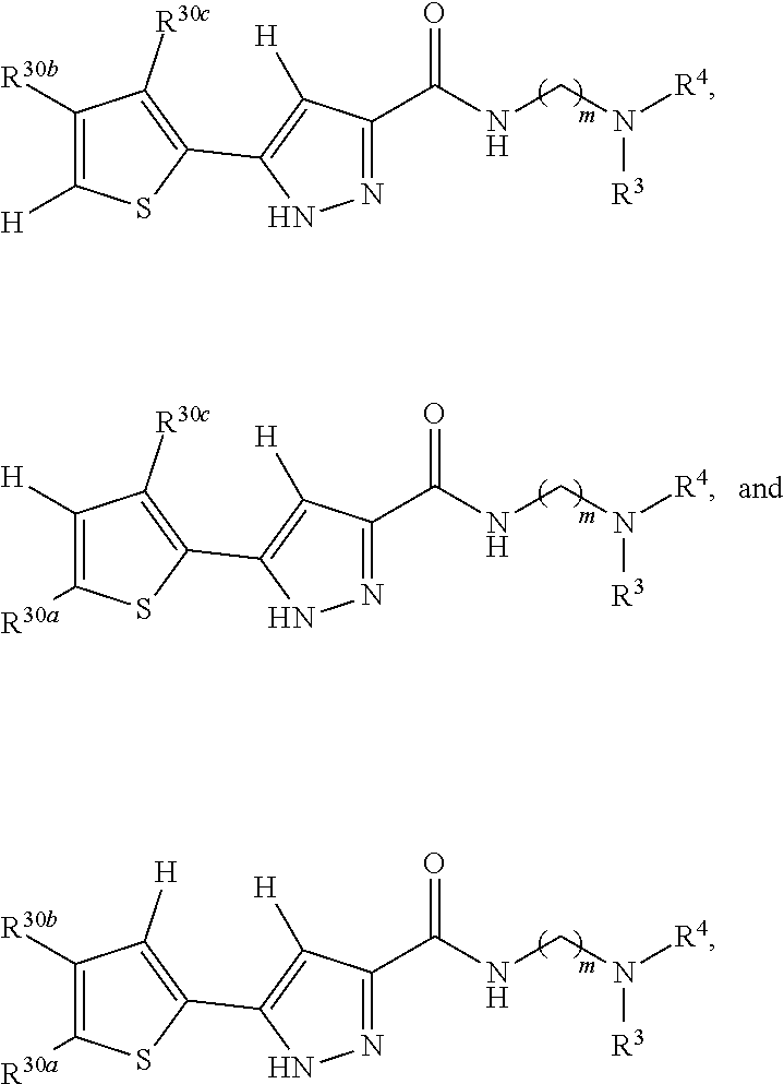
N1=C(C(NCN([R4])[R3])=O)C([H])=C(C2=C([R30c])C([R30b])=C([H])S2)N1.N1=C(C(NCN([R4])[R3])=O)C([H])=C(C2=C([H])C([R30b])=C([R30a])S2)N1.N1=C(C(NCN([R4])[R3])=O)C([H])=C(C2=C([R30c])C([H])=C([R30a])S2)N1
